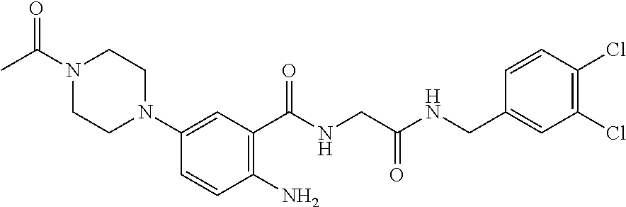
C1=CC(N)=C(C(=O)NCC(NCC2=CC(Cl)=C(Cl)C=C2)=O)C=C1N1CCN(C(C)=O)CC1
